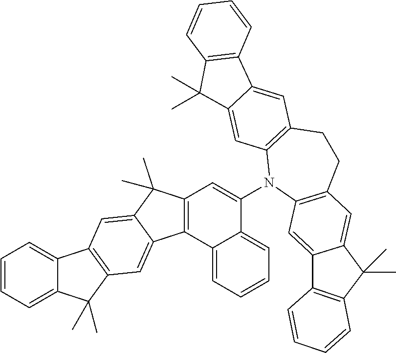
C12=CC=CC=C1C(C)(C)C1=C2C=C2C(C)(C)C3=C(C2=C1)C1=CC=CC=C1C(N1C2=C(CCC4=C1C=C1C(=C4)C4=C(C1(C)C)C=CC=C4)C=C1C(=C2)C2=C(C1(C)C)C=CC=C2)=C3
